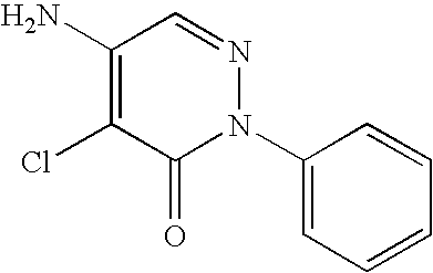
C1(N2N=CC(N)=C(Cl)C2=O)=CC=CC=C1
